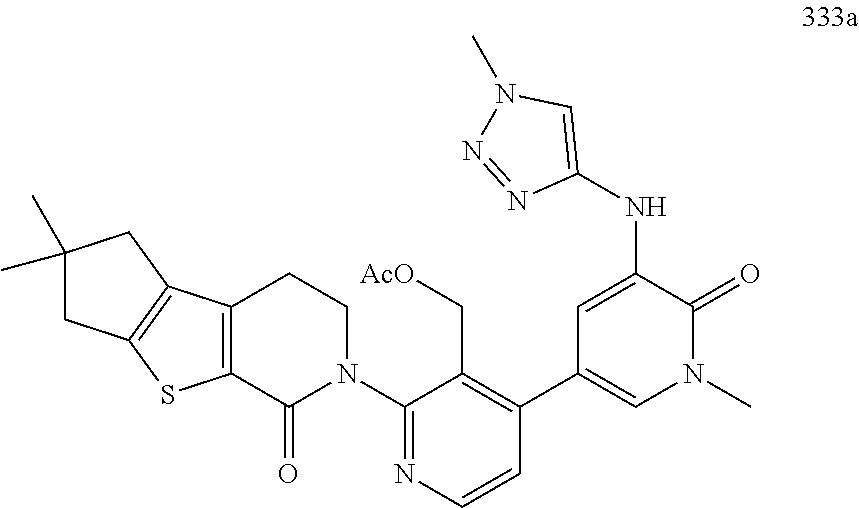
C12=C(C(=O)N(C3=NC=CC(C4=CN(C)C(=O)C(NC5=CN(C)N=N5)=C4)=C3C[AcO])CC1)SC1=C2CC(C)(C)C1
